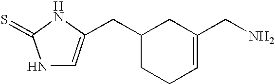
N1C=C(CC2CCC=C(CN)C2)NC1=S
